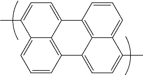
C1=CC2=C3C(=C1)C(C)=CC=C3C1=C3C2=CC=C(C)C3=CC=C1
